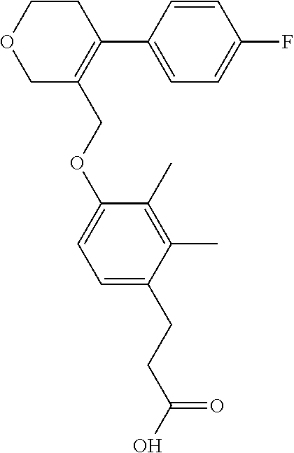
C1(F)=CC=C(C2=C(COC3=CC=C(CCC(=O)O)C(C)=C3C)COCC2)C=C1
